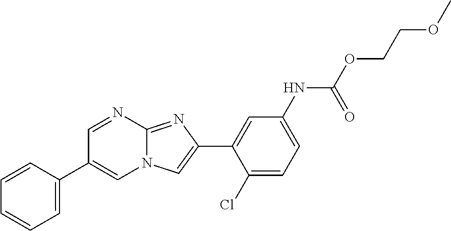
C1=NC2=NC(C3=CC(NC(OCCOC)=O)=CC=C3Cl)=CN2C=C1C1=CC=CC=C1
